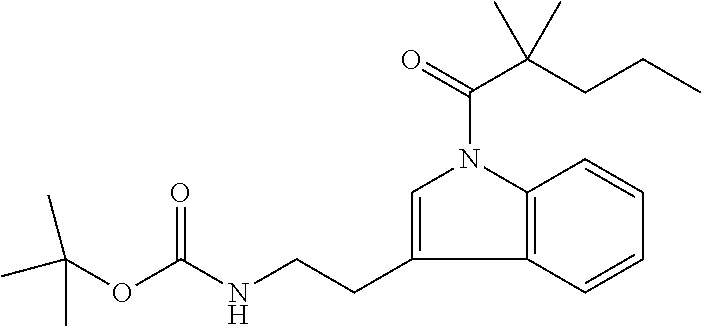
O(C(NCCC1=CN(C(=O)C(CCC)(C)C)C2=C1C=CC=C2)=O)C(C)(C)C
